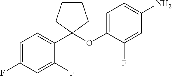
C1=C(F)C=C(F)C(C2(OC3=CC=C(N)C=C3F)CCCC2)=C1
